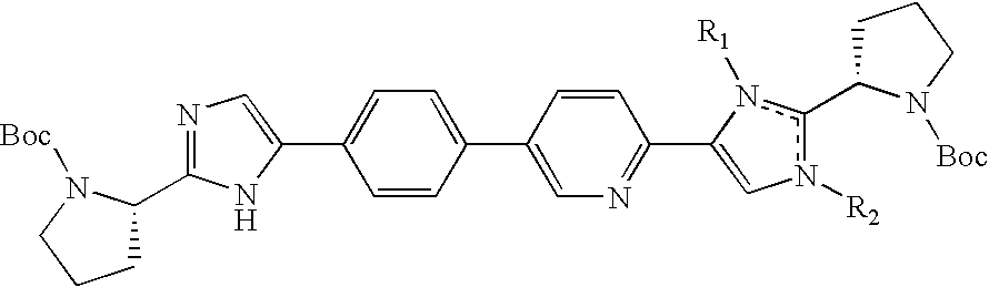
C1=CC(C2=CN=C(C3=Cn([R2])c(C4CCCN4[Boc])n3[R1])C=C2)=CC=C1C1=CN=C(C2CCCN2[Boc])N1
